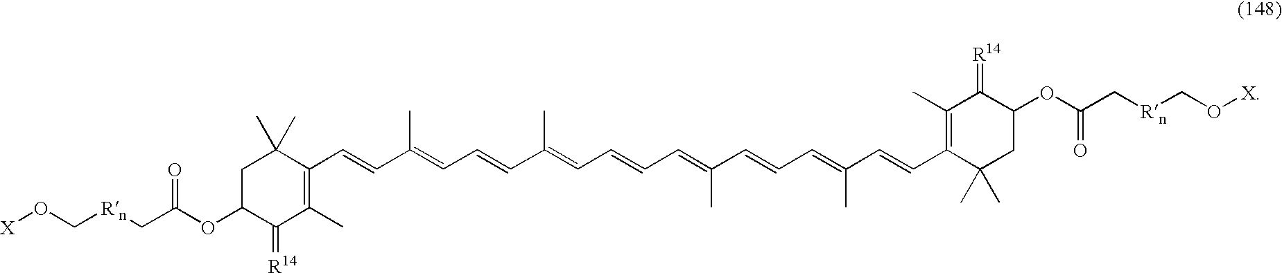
C1(C=CC(=CC=CC(=CC=CC=C(C=CC=C(C=CC2=C(C)C(=[R14])C(OC(=O)C[Rn]CO[X])CC2(C)C)C)C)C)C)=C(C)C(=[R14])C(OC(C[Rn]CO[X])=O)CC1(C)C
